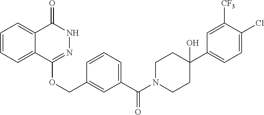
C1=CC=C2C(=C1)C(=O)NN=C2OCC1=CC(C(N2CCC(C3=CC=C(Cl)C([CF3])=C3)(O)CC2)=O)=CC=C1
